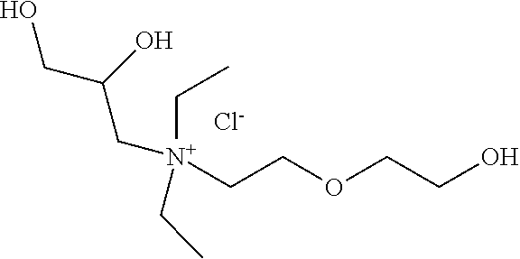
OCCOCC[N+](CC)(CC(CO)O)CC.[Cl-]
